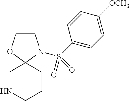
C1CN(S(C2=CC=C([OCH3])C=C2)(=O)=O)C2(O1)CCCNC2
